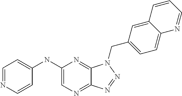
C1(NC2=CC=NC=C2)=CN=C2C(=N1)N(CC1=CC=C3C(=C1)C=CC=N3)N=N2
